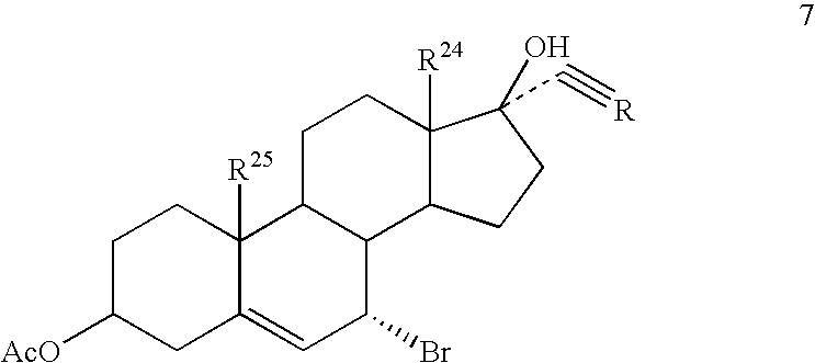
C1([AcO])CC2=CC(Br)C3C(C2([R25])CC1)CCC1([R24])C3CCC1(O)C#[R]
